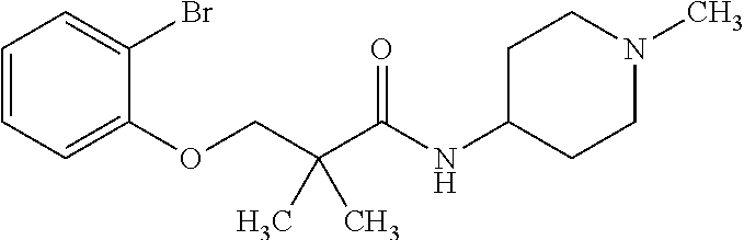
C1=CC=C(OCC(C(NC2CCN(C)CC2)=O)(C)C)C(Br)=C1
